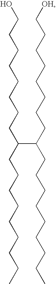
C(CCCCCCCC(CCCCCCCCC)C(CCCCCCCC[OH])CCCCCCCCC)O
